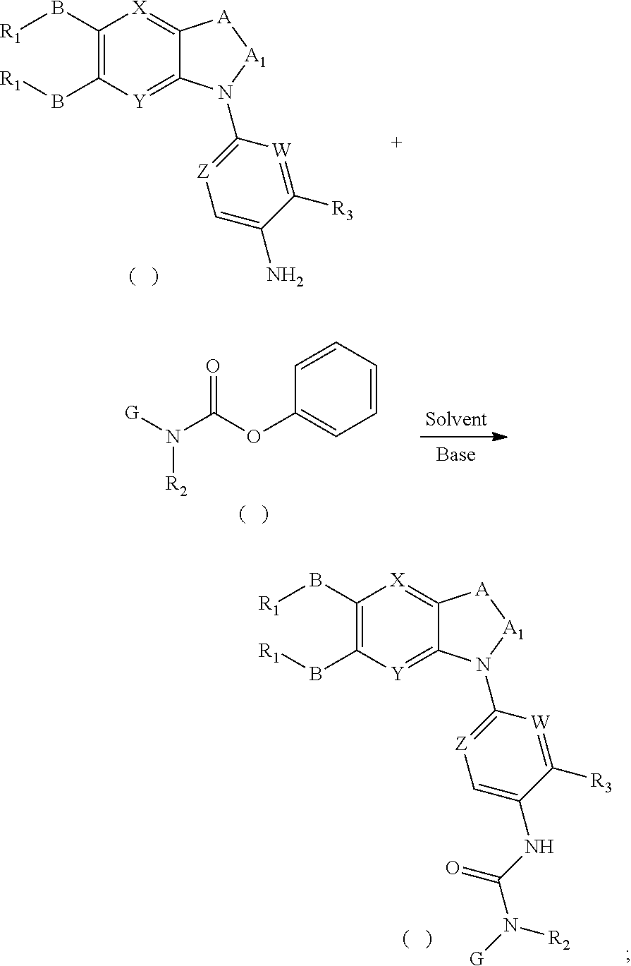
[R1]BC1=C(B[R1])[Y]=C2C(=[X]1)[A][A1]N2C1=[Z]C=C(N)C([R3])=[W]1.[G]N(C(OC1=CC=CC=C1)=O)[R2].[R1]BC1=C(B[R1])[Y]=C2C(=[X]1)[A][A1]N2C1=[Z]C=C(NC(N([G])[R2])=O)C([R3])=[W]1
